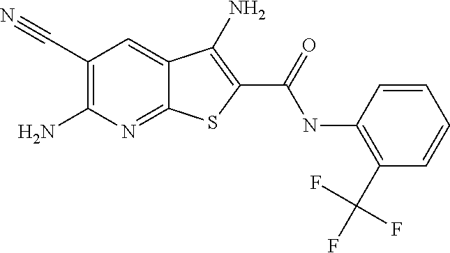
C1=C2C(=NC(N)=C1C#N)SC(C(=O)NC1=C(C(F)(F)F)C=CC=C1)=C2N
